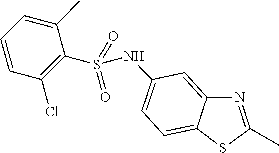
N1=C(C)SC2=CC=C(NS(C3=C(Cl)C=CC=C3C)(=O)=O)C=C12
